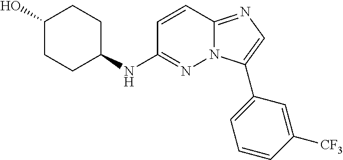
C1(NC2=NN3C(=NC=C3C3=CC=CC([CF3])=C3)C=C2)CCC(O)CC1
